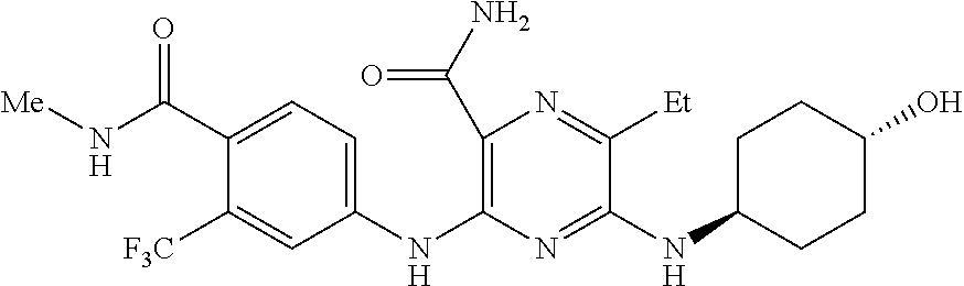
N(C1=NC(NC2=CC=C(C(N[Me])=O)C([F3C])=C2)=C(C(N)=O)N=C1[Et])C1CCC(O)CC1
